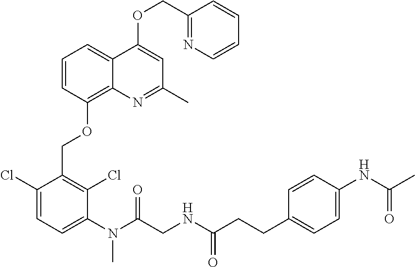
C1(Cl)=CC=C(N(C)C(=O)CNC(=O)CCC2=CC=C(NC(C)=O)C=C2)C(Cl)=C1COC1=C2C(=CC=C1)C(OCC1=NC=CC=C1)=CC(C)=N2
